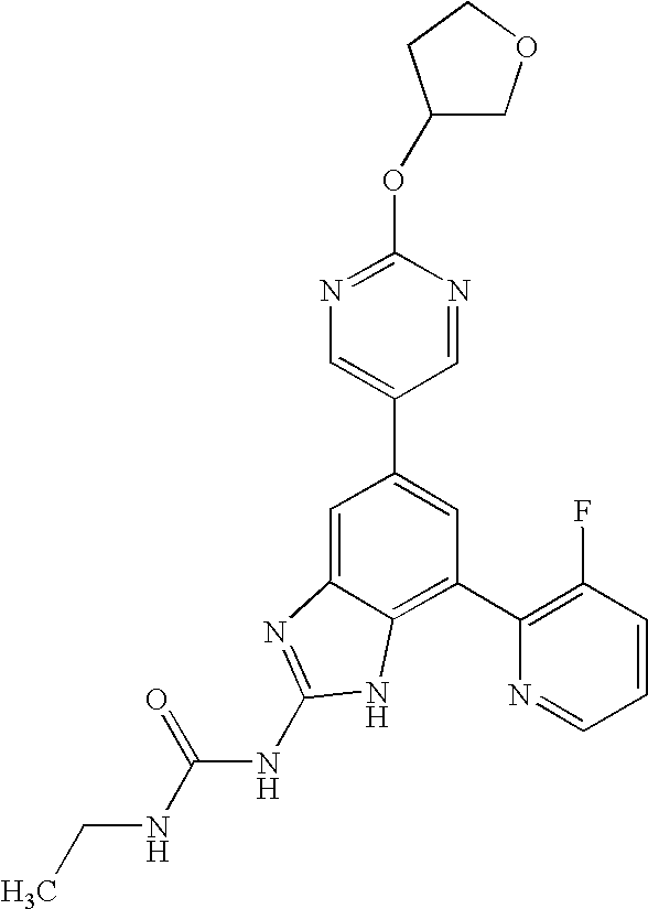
CCNC(NC1=NC2=CC(C3=CN=C(OC4COCC4)N=C3)=CC(C3=C(F)C=CC=N3)=C2N1)=O
